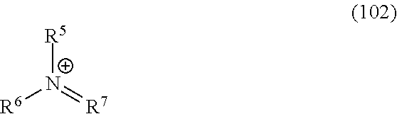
[R6][N+](=[R7])[R5]
